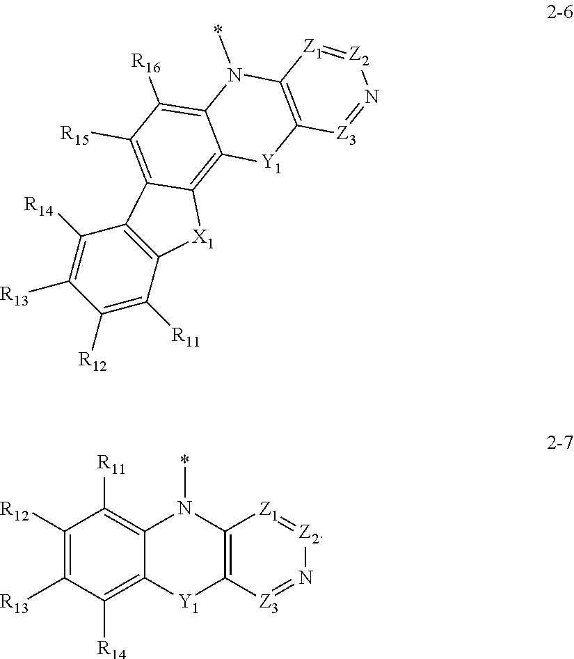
C1([R12])=C([R11])C2=C(C([R14])=C1[R13])C1=C([R15])C([R16])=C3C(=C1[X1]2)[Y1]C1=C(N3*)[Z1]=[Z2]N=[Z3]1.C1([R12])=C([R13])C([R14])=C2C(=C1[R11])N(*)C1=C([Y1]2)[Z3]=N[Z2]=[Z1]1
